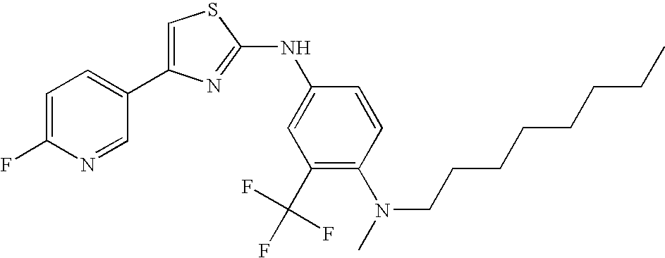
C1=C(C2=CC=C(F)N=C2)N=C(NC2=CC(C(F)(F)F)=C(N(CCCCCCCC)C)C=C2)S1
